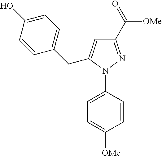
C1=C(N2N=C(C(=O)[OMe])C=C2CC2=CC=C(O)C=C2)C=CC([OMe])=C1
